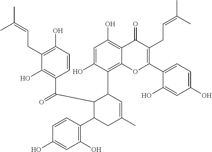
C1=C(O)C(C2C(C(=O)C3=C(O)C(CC=C(C)C)=C(O)C=C3)C(C3=C(O)C=C(O)C=C3)CC(C)=C2)=C2C(=C1O)C(=O)C(CC=C(C)C)=C(C1=CC=C(O)C=C1O)O2
